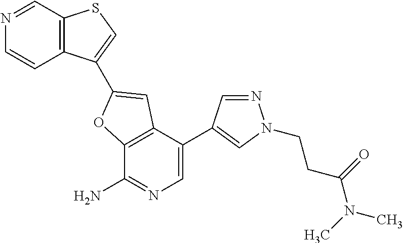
C12=C(C(C3=CN(CCC(=O)N(C)C)N=C3)=CN=C1N)C=C(C1=CSC3=C1C=CN=C3)O2
